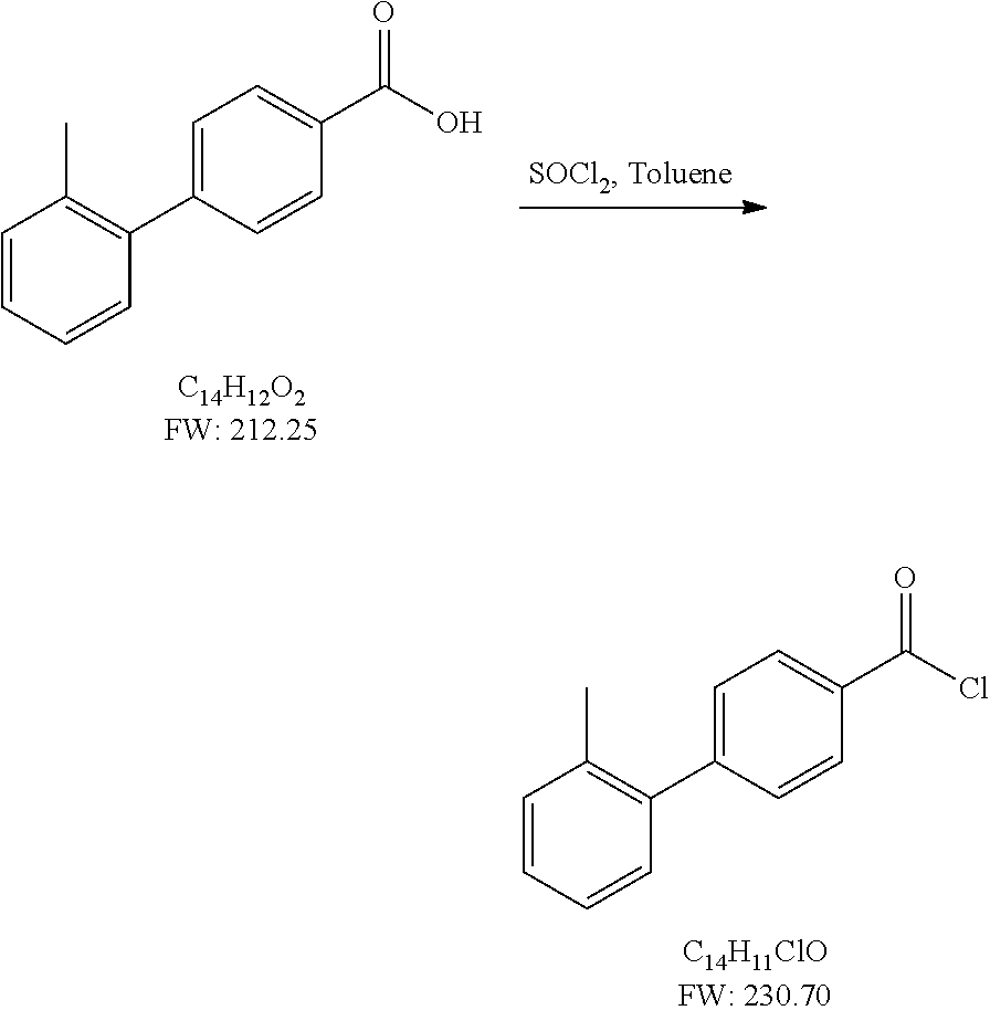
C1(C(=O)O)=CC=C(C2=C(C)C=CC=C2)C=C1.C1(C(=O)Cl)=CC=C(C2=C(C)C=CC=C2)C=C1
